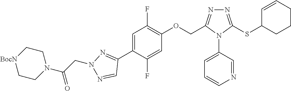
N1=C(SC2CCCC=C2)N(C2=CC=CN=C2)C(COC2=C(F)C=C(C3=NN(CC(N4CC[BocN]CC4)=O)N=C3)C(F)=C2)=N1
